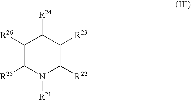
C1([R26])C([R25])N([R21])C([R22])C([R23])C1[R24]
